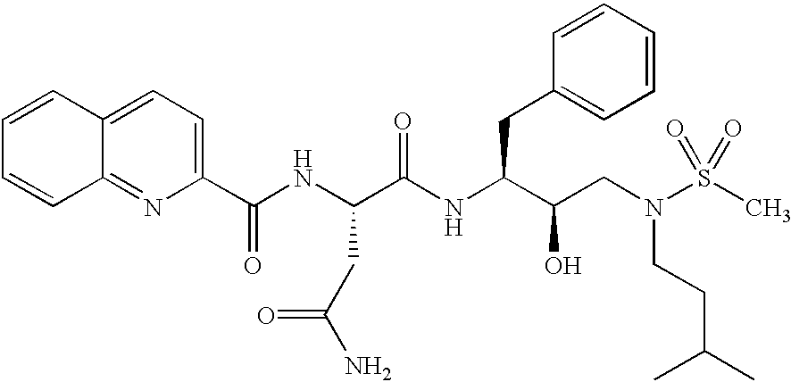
C1=CC2=CC=C(C(NC(C(NC(C(CN(S(C)(=O)=O)CCC(C)C)O)CC3=CC=CC=C3)=O)CC(N)=O)=O)N=C2C=C1
